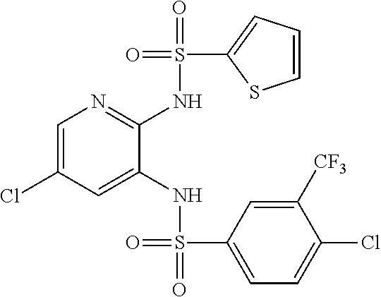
C1=C([CF3])C(Cl)=CC=C1S(=O)(NC1=CC(Cl)=CN=C1NS(=O)(=O)C1=CC=CS1)=O
